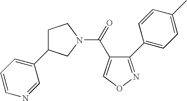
C1(C2=CC=C(C)C=C2)=NOC=C1C(=O)N1CCC(C2=CC=CN=C2)C1
